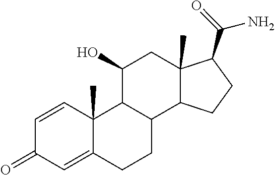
C1=CC2(C)C(=CC1=O)CCC1C2C(O)CC2(C)C1CCC2C(=O)N
